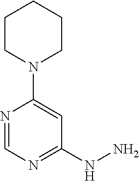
N1=CN=C(NN)C=C1N1CCCCC1
